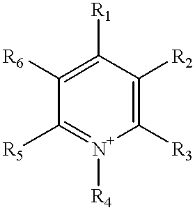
C1([R6])=C([R1])C([R2])=C([R3])[N+]([R4])=C1[R5]
